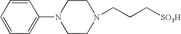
C1=CC=CC(N2CCN(CCC[SO3H])CC2)=C1
